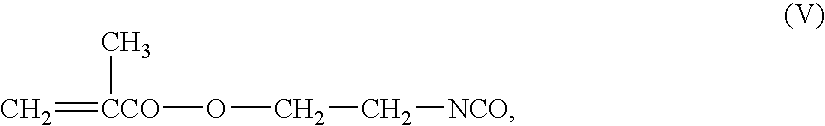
C=[CCO](OCC[NCO])C
